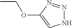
CCOC1=CNN=N1
